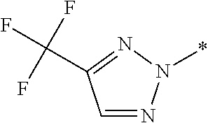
C1=NN(*)N=C1C(F)(F)F
